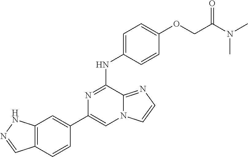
C1(C2=CC3=C(C=C2)C=NN3)=CN2C(=NC=C2)C(NC2=CC=C(OCC(=O)N(C)C)C=C2)=N1
